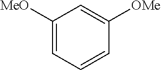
C1([MeO])=CC=CC([OMe])=C1
